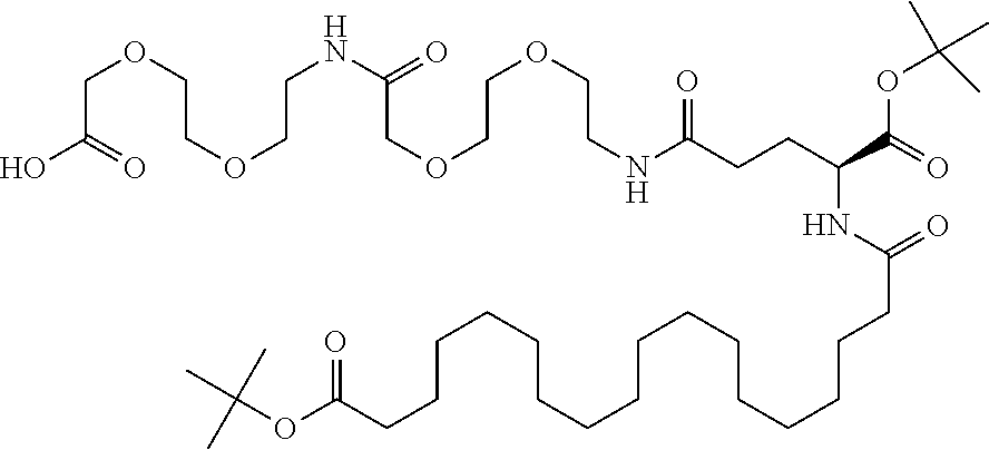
C(C(O)=O)OCCOCCNC(COCCOCCNC(CCC(C(OC(C)(C)C)=O)NC(CCCCCCCCCCCCCCCCC(OC(C)(C)C)=O)=O)=O)=O
